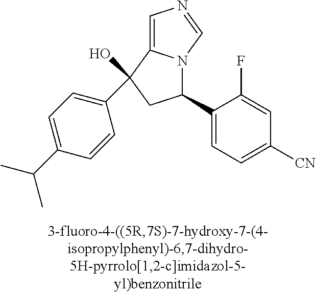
C1=C2N(C=N1)C(C1=CC=C([CN])C=C1F)CC2(C1=CC=C(C(C)C)C=C1)O
